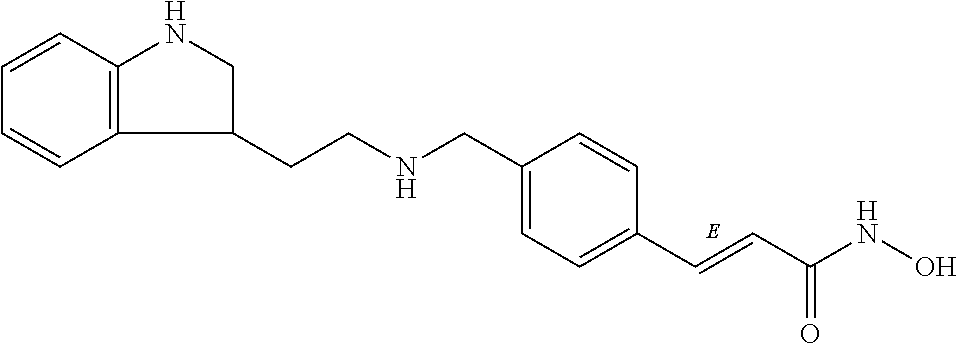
C1=C(CNCCC2CNC3=C2C=CC=C3)C=CC(C=CC(NO)=O)=C1
